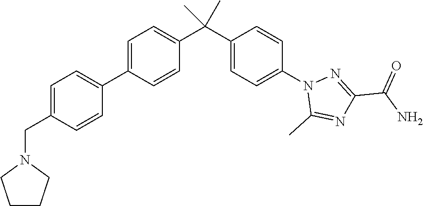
C1=CC(C2=CC=C(CN3CCCC3)C=C2)=CC=C1C(C1=CC=C(N2C(C)=NC(C(N)=O)=N2)C=C1)(C)C
